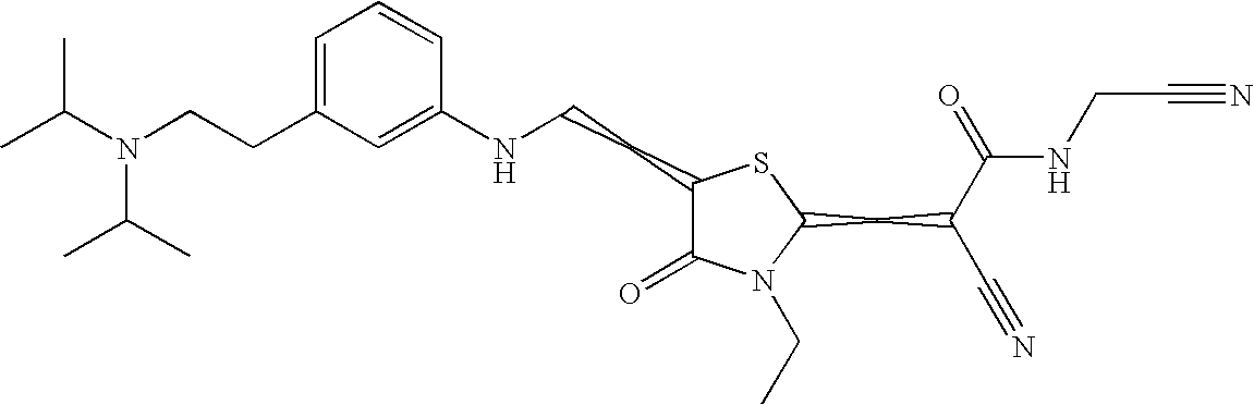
C(CC1=CC=CC(NCCC2C(=O)N(CC)C(CC(C#N)C(=O)NCC#N)S2)=C1)N(C(C)C)C(C)C
